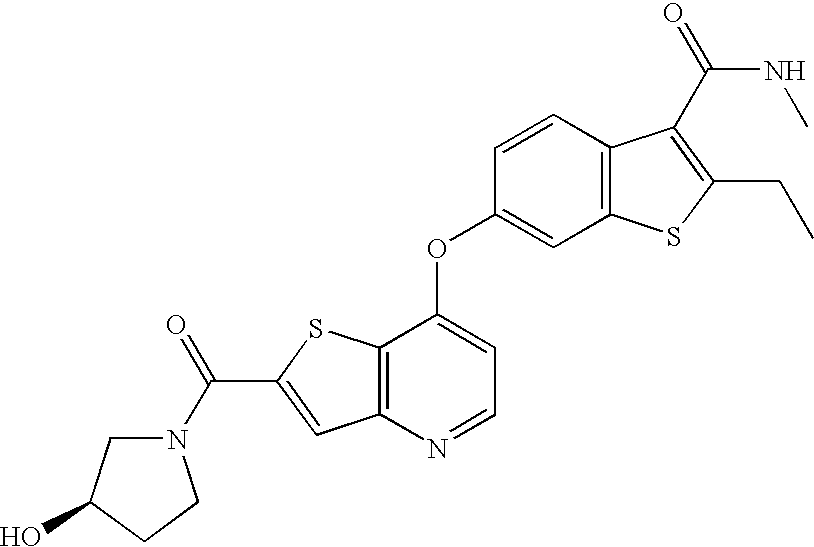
C1=CC2=C(C=C1OC1=CC=NC3=C1SC(C(N1CC(O)CC1)=O)=C3)SC(CC)=C2C(NC)=O
